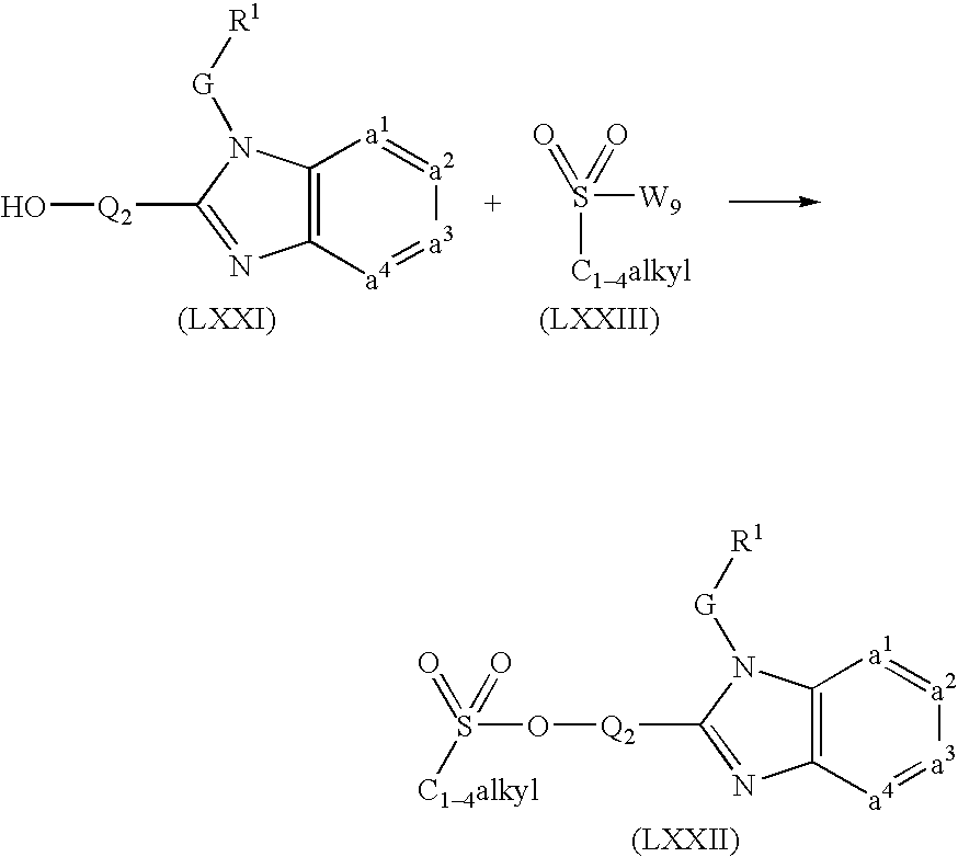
C12=C([a4]=[a3][a2]=[a1]1)N=C([Q2]O)N2[G][R1].[(LXXI)].[(LXXIII)].S([W9])([C14alkyl])(=O)=O.[(LXXII)].C12=C([a4]=[a3][a2]=[a1]1)N=C([Q2]OS([C14alkyl])(=O)=O)N2[G][R1]
